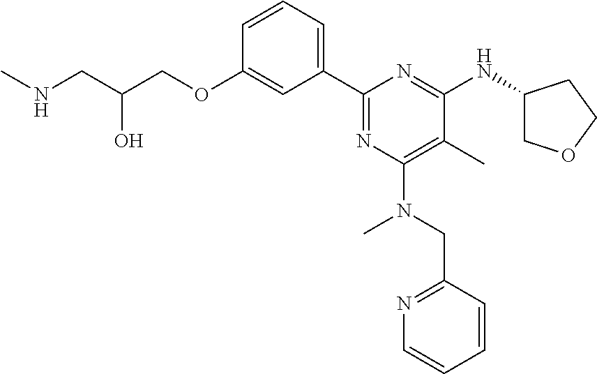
C1=CC=C(C2=NC(N(C)CC3=NC=CC=C3)=C(C)C(NC3COCC3)=N2)C=C1OCC(CNC)O
